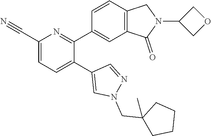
C1(C#N)=CC=C(C2=CN(CC3(C)CCCC3)N=C2)C(C2=CC3=C(C=C2)CN(C2COC2)C3=O)=N1
